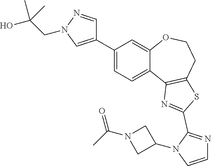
C1=C(C2=CN(CC(O)(C)C)N=C2)C=C2C(=C1)C1=C(CCO2)SC(C2=NC=CN2C2CN(C(C)=O)C2)=N1
